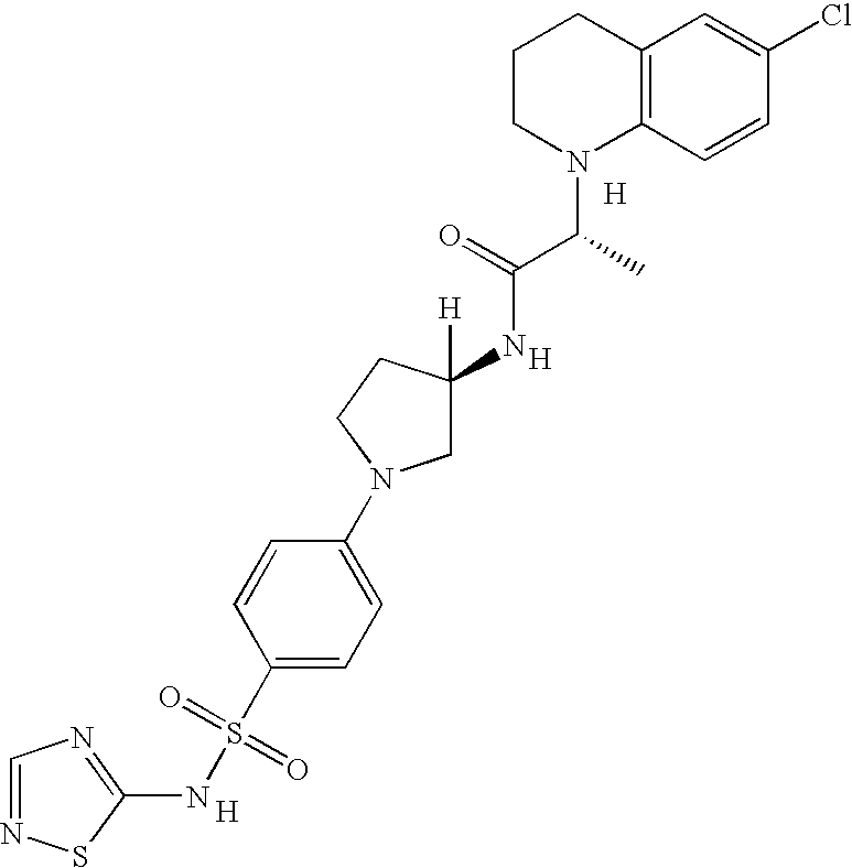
C12=C(C=CC(Cl)=C1)N(C(C(=O)NC1([H])CCN(C3=CC=C(S(=O)(=O)NC4=NC=NS4)C=C3)C1)C)CCC2.[H].[H].[H]
